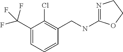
N1=C(NCC2=C(Cl)C(C(F)(F)F)=CC=C2)OCC1
